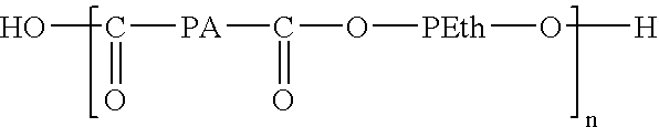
OC(=O)[PA]C(=O)O[PEth]O[H]
